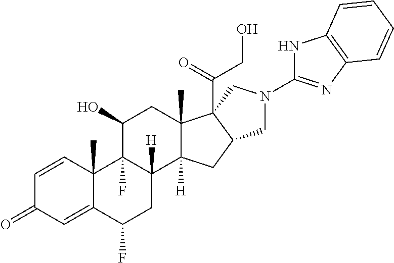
C1=CC2(C)C(=CC1=O)C(F)CC1([H])C2(F)C(O)CC2(C)C1([H])CC1CN(C3=NC4=C(N3)C=CC=C4)CC21C(CO)=O
